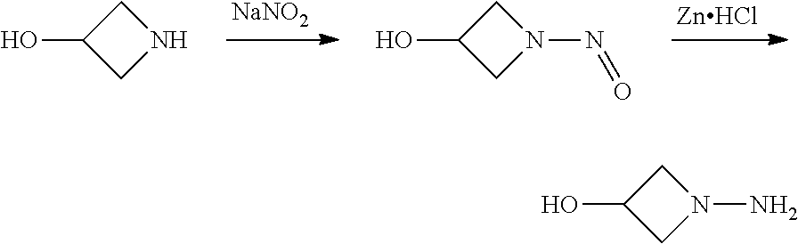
[ZnHCl].[NaNO2].C1C(O)CN1.C1C(O)CN1N=O.C1C(O)CN1N
